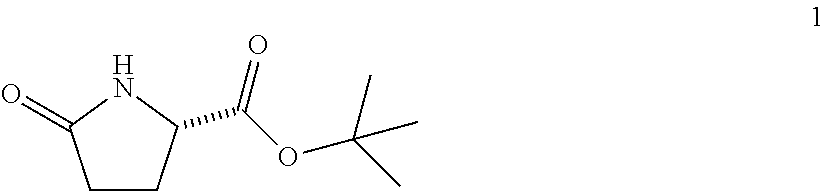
C1CC(C(=O)OC(C)(C)C)NC1=O
